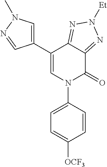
C1(C2=CN(C3=CC=C([OCF3])C=C3)C(=O)C3=NN([Et])N=C23)=CN(C)N=C1
